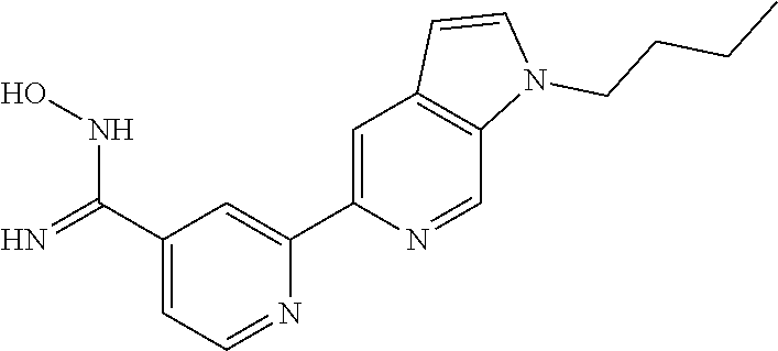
C1=C(C2=CC(C(NO)=N)=CC=N2)N=CC2=C1C=CN2CCCC
